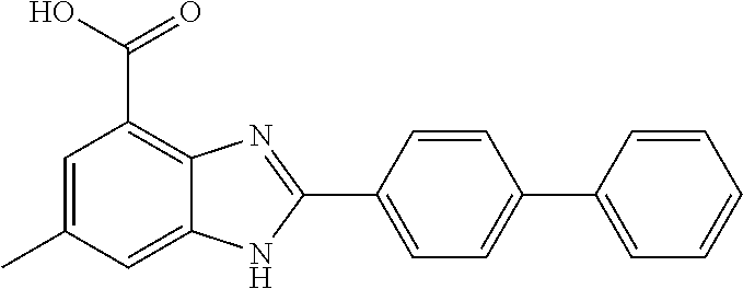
C1=C(C2=NC3=C(C(O)=O)C=C(C)C=C3N2)C=CC(C2=CC=CC=C2)=C1
